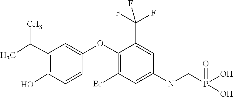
C1(C(F)(F)F)=CC(NCP(O)(=O)O)=CC(Br)=C1OC1=CC(C(C)C)=C(O)C=C1
